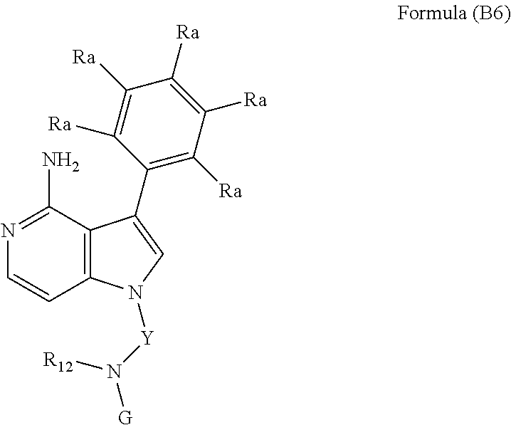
N1=C(N)C2=C(C=C1)N([Y]N([G])[R12])C=C2C1=C([Ra])C([Ra])=C([Ra])C([Ra])=C1[Ra]
